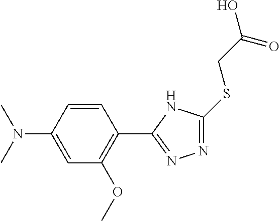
N1=C(SCC(O)=O)NC(C2=C(OC)C=C(N(C)C)C=C2)=N1
